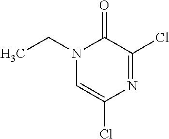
N1(CC)C=C(Cl)N=C(Cl)C1=O
